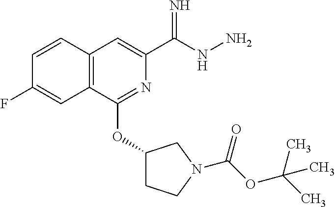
N1=C(OC2CCN(C(OC(C)(C)C)=O)C2)C2=C(C=C1C(NN)=N)C=CC(F)=C2
